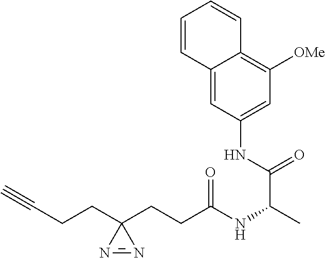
C1=CC2=CC(NC(C(C)NC(CCC3(CCC#C)N=N3)=O)=O)=CC([OMe])=C2C=C1
